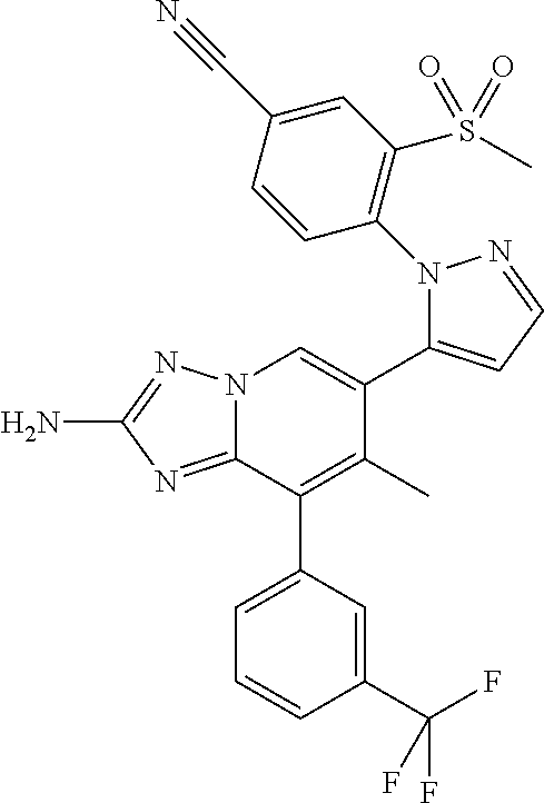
NC1=NN2C(=N1)C(C1=CC=CC(C(F)(F)F)=C1)=C(C)C(C1=CC=NN1C1=C(S(C)(=O)=O)C=C(C#N)C=C1)=C2
